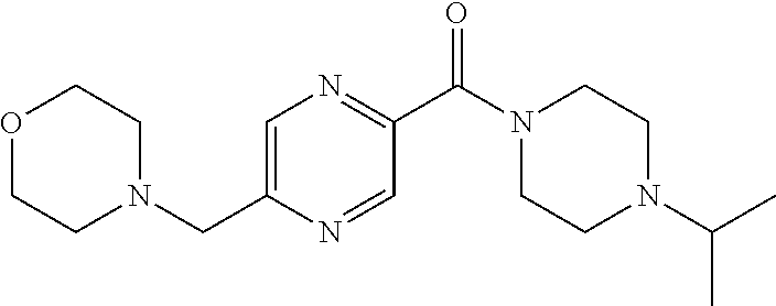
C1=C(CN2CCOCC2)N=CC(C(N2CCN(C(C)C)CC2)=O)=N1
